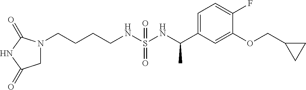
C1=C(C(NS(NCCCCN2CC(=O)NC2=O)(=O)=O)C)C=C(OCC2CC2)C(F)=C1
